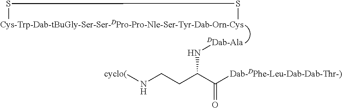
[Cys-Trp-Dab-tBuGly-Ser-Ser-DPro-Pro-Nle-Ser-Tyr-Dab-Orn-Cys]1SS1.[DDab-Ala]NC(CCN[cyclo(])C([Dab-DPhe-Leu-Dab-Dab-Thr-)])=O
